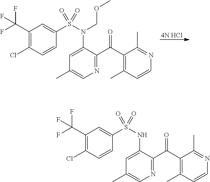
C1=C(N(S(C2=CC(C(F)(F)F)=C(Cl)C=C2)(=O)=O)COC)C(C(C2=C(C)C=CN=C2C)=O)=NC=C1C.[4N HCl].C1=C(NS(C2=CC(C(F)(F)F)=C(Cl)C=C2)(=O)=O)C(C(C2=C(C)C=CN=C2C)=O)=NC=C1C
